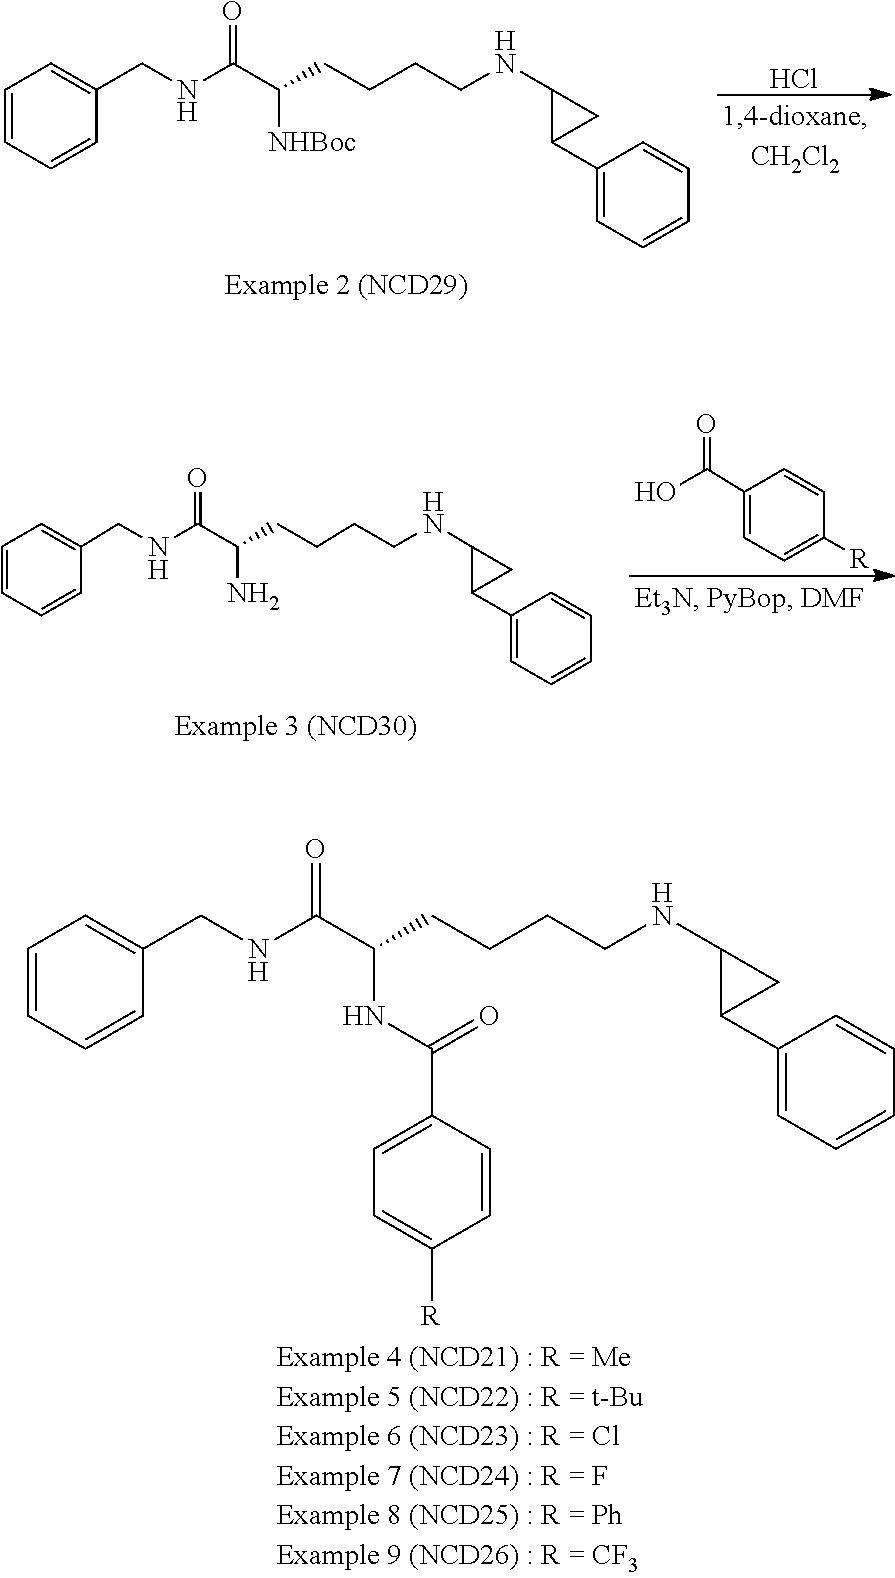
Cl.C1=CC=CC(CNC(C(CCCCNC2C(C3=CC=CC=C3)C2)[NHBoc])=O)=C1.C1(C(O)=O)=CC=C([R])C=C1.C1=CC=CC(CNC(C(CCCCNC2C(C3=CC=CC=C3)C2)N)=O)=C1.C1=CC=CC(CNC(C(CCCCNC2C(C3=CC=CC=C3)C2)NC(C2=CC=C([R])C=C2)=O)=O)=C1
